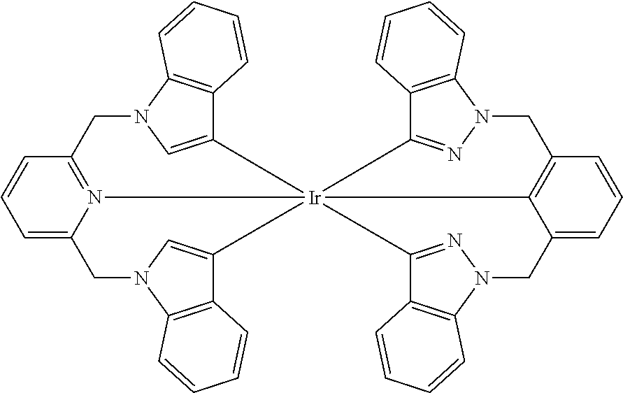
C1=C2N3=C(C=C1)CN1C=C(C4=C1C=CC=C4)[Ir]314(C3=CN(C2)C2=C3C=CC=C2)C2=C(C=CC=C2CN2C3=C(C1=N2)C=CC=C3)CN1N=C4C2=C1C=CC=C2
